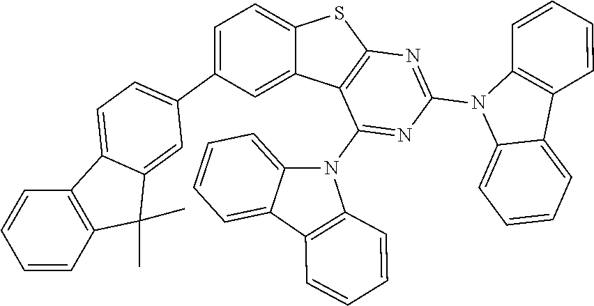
C1=C2C(=CC=C1C1=CC=C3C4=C(C=CC=C4)C(C)(C)C3=C1)SC1=C2C(N2C3=CC=CC=C3C3=C2C=CC=C3)=NC(N2C3=CC=CC=C3C3=C2C=CC=C3)=N1
